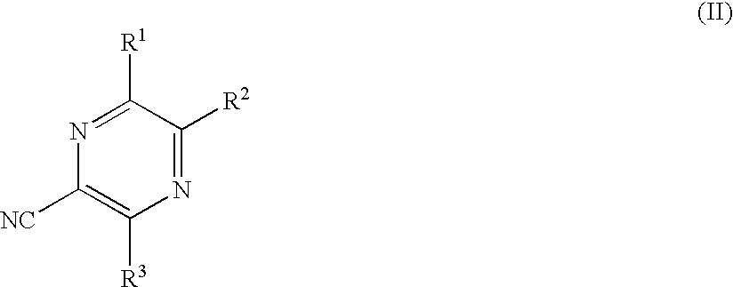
C1([NC])=C([R3])N=C([R2])C([R1])=N1
